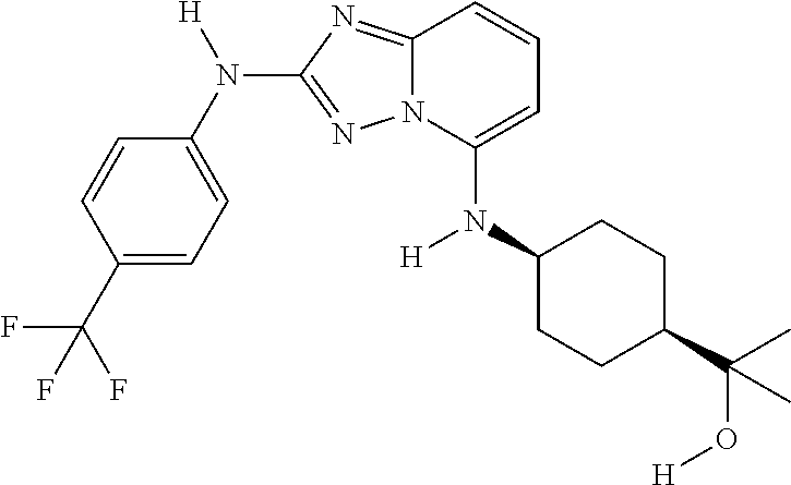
C1=CC(C(F)(F)F)=CC=C1N([H])C1=NN2C(=N1)C=CC=C2N(C1CCC(C(C)(O[H])C)CC1)[H]
